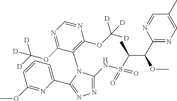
N1=C(NS(C(C(C2=NC=C(C)C=N2)OC)C)(=O)=O)N(C2=C(OC([D])([D])[D])N=CN=C2OC([D])([D])[D])C(C2=CC=CC(OC)=N2)=N1
